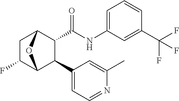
C1(C(F)(F)F)=CC(NC(=O)C2C(C3=CC=NC(C)=C3)C3C(F)CC2O3)=CC=C1
